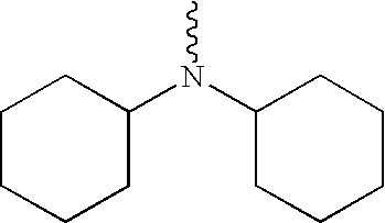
C1CC(N(C2CCCCC2)C)CCC1
